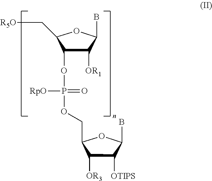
C1([OR1])C(OP(OCC2C([OR3])C([OTIPS])C(B)O2)(=O)[RpO])C(C[R5O])OC1B
